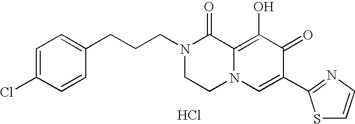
C1=C(Cl)C=CC(CCCN2CCN3C(=C(O)C(=O)C(C4=NC=CS4)=C3)C2=O)=C1.Cl
